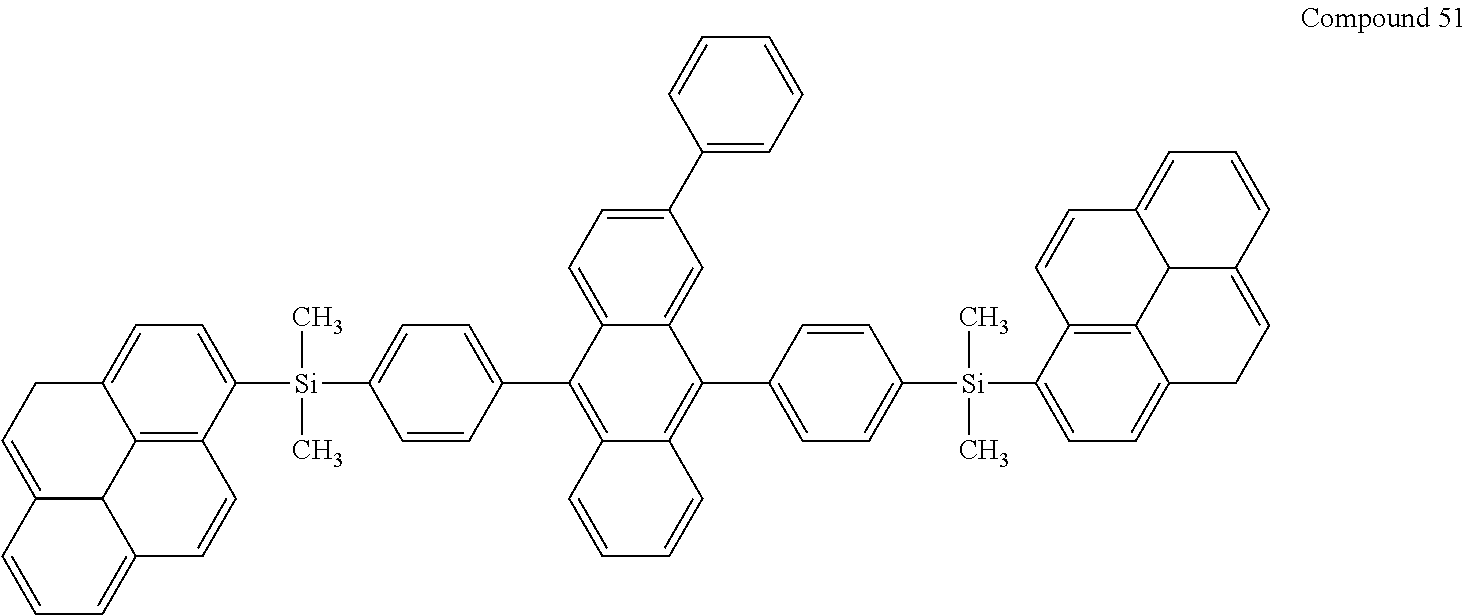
C12=C3C([Si](C)(C)C4=CC=C(C5=C6C(=C(C7=CC=C([Si](C)(C)C8=CC=C9C%10=C8C=CC8=CC=CC(=CC9)C%108)C=C7)C7=CC(C8=CC=CC=C8)=CC=C75)C=CC=C6)C=C4)=CC=C1CC=C1C2C(=CC=C1)C=C3
